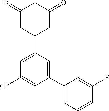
C1(=O)CC(C2=CC(Cl)=CC(C3=CC=CC(F)=C3)=C2)CC(=O)C1
